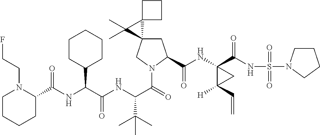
C1C2(CN(C(=O)C(NC(C(NC(C3N(CCF)CCCC3)=O)C3CCCCC3)=O)C(C)(C)C)C1C(NC1(C(NS(=O)(=O)N3CCCC3)=O)C([H])(C=C)C1)=O)C1(C2(C)C)CCC1
